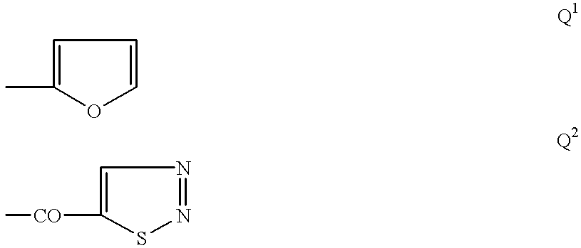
C1=CC=C(C)O1.N1=NC=C([CO]C)S1
